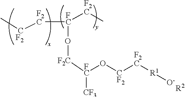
[F2C]([FC]([F2C]C)O[F2C][FC]([CF3])O[CF2][F2C][R1][O-])[CF2]C.[R2]
